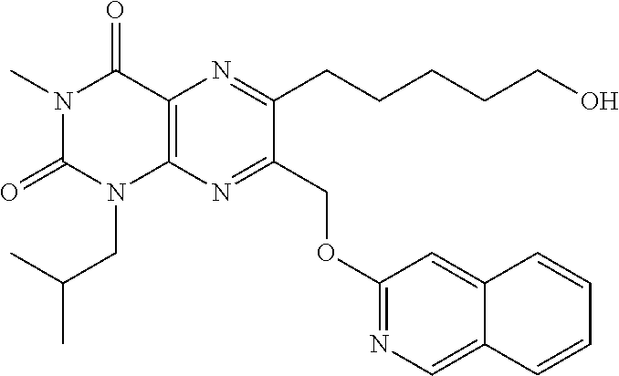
C12=C(N=C(COC3=NC=C4C(=C3)C=CC=C4)C(CCCCCO)=N1)N(CC(C)C)C(=O)N(C)C2=O
